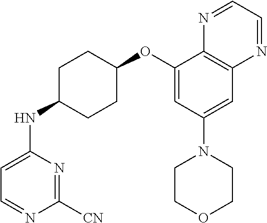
C1(NC2CCC(OC3=CC(N4CCOCC4)=CC4=C3N=CC=N4)CC2)=CC=NC([CN])=N1
